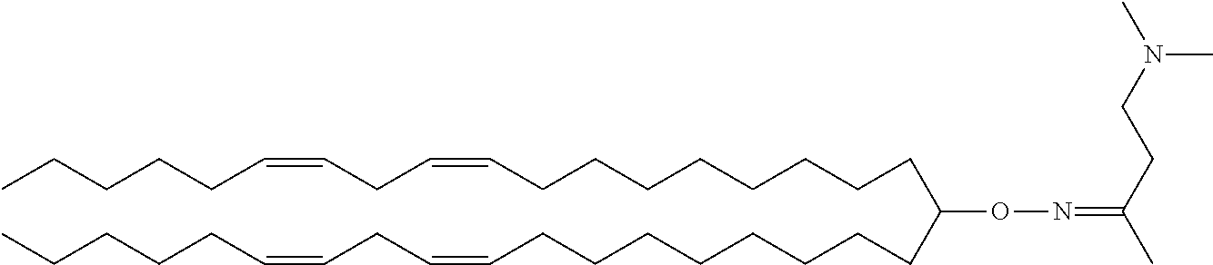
C(CCCCCCC=CCC=CCCCCC)CC(ON=C(C)CCN(C)C)CCCCCCCCC=CCC=CCCCCC
